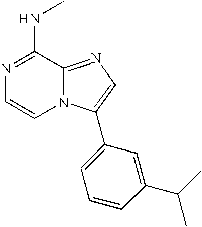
N1=C(NC)C2=NC=C(C3=CC=CC(C(C)C)=C3)N2C=C1
